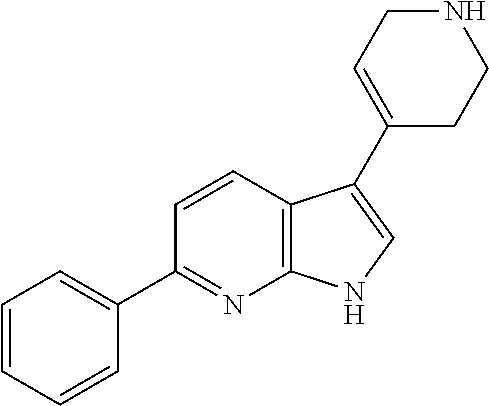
C12=C(C=CC(C3=CC=CC=C3)=N1)C(C1=CCNCC1)=CN2
